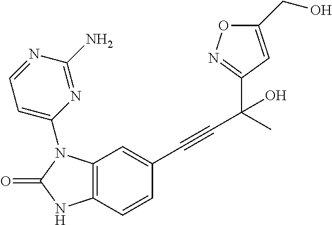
C12=C(N(C3=CC=NC(N)=N3)C(=O)N1)C=C(C#CC(C1=NOC(CO)=C1)(C)O)C=C2
